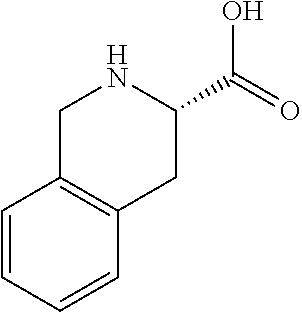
C1C2=C(CC(C(=O)O)N1)C=CC=C2
